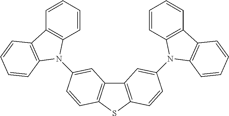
C1=CC=CC2=C1C1=C(N2C2=CC3=C(SC4=C3C=C(N3C5=C(C=CC=C5)C5=C3C=CC=C5)C=C4)C=C2)C=CC=C1
